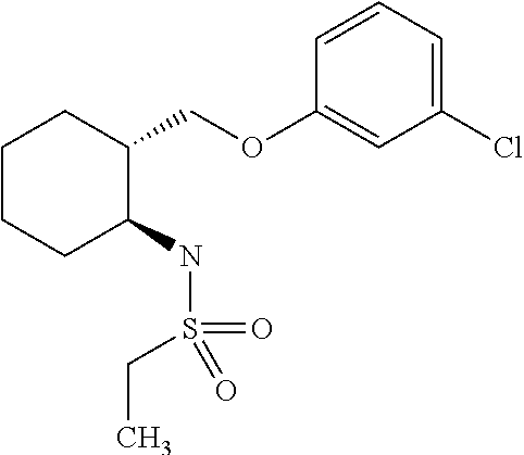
C1CCC(NS(CC)(=O)=O)C(COC2=CC(Cl)=CC=C2)C1
